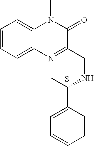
C1=CC=C2C(=C1)N(C)C(=O)C(CNC(C)C1=CC=CC=C1)=N2.S
